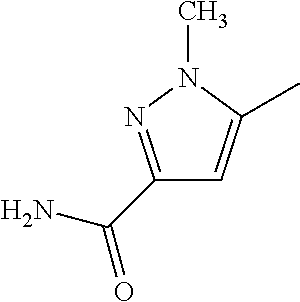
C1(C(N)=O)=NN(C)C(C)=C1
